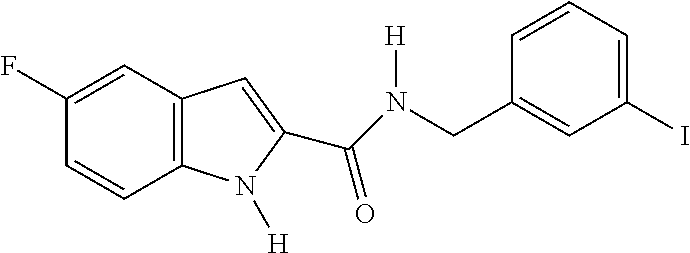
C1(F)=CC2=C(C=C1)N([H])C(C(=O)N(CC1=CC(I)=CC=C1)[H])=C2
